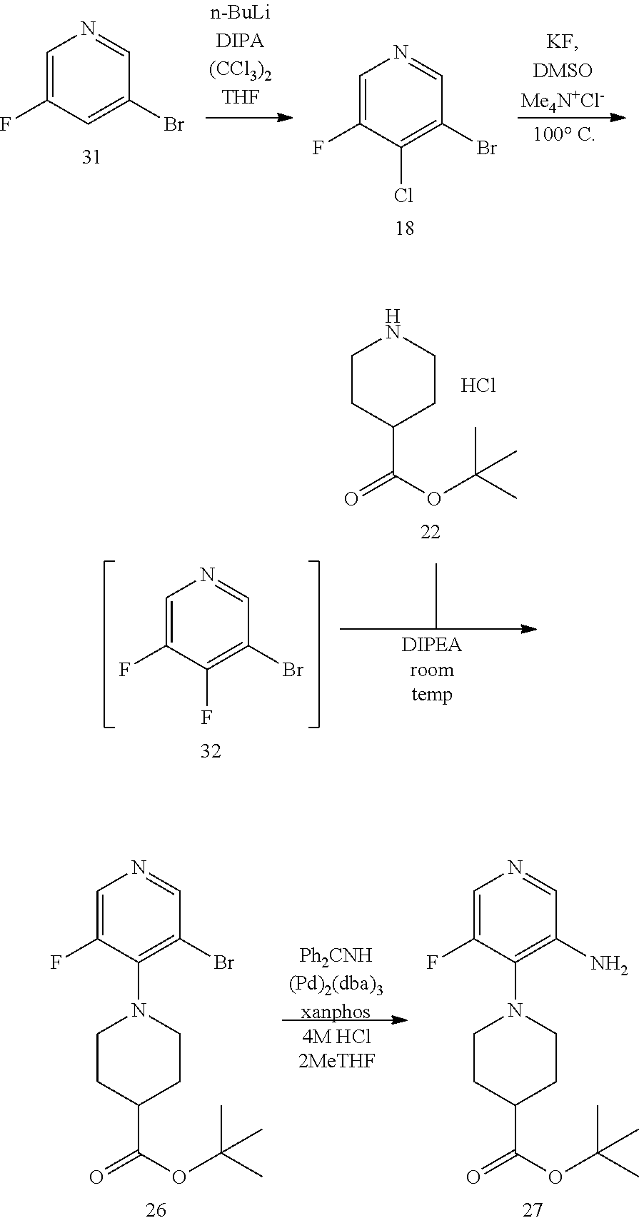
C1=C(F)C=C(Br)C=N1.C1=C(F)C(Cl)=C(Br)C=N1.C1=C(F)C(F)=C(Br)C=N1.C1CC(C(OC(C)(C)C)=O)CCN1.Cl.C1CC(C(OC(C)(C)C)=O)CCN1C1=C(Br)C=NC=C1F.C1CC(C(OC(C)(C)C)=O)CCN1C1=C(N)C=NC=C1F
